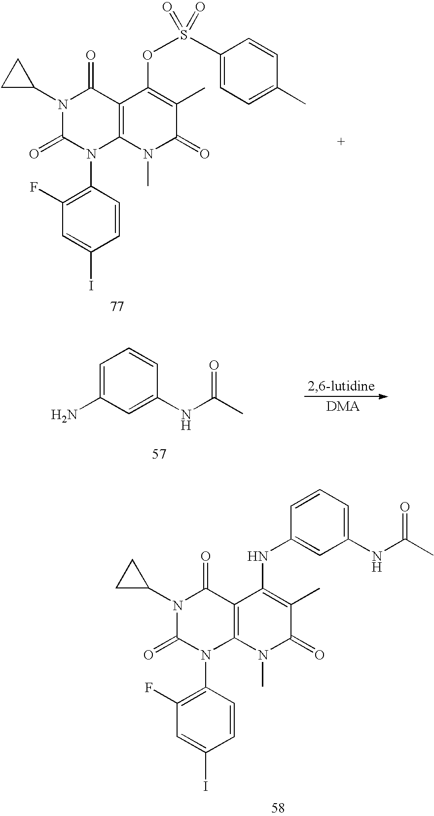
C1=CC(N2C3=C(C(=O)N(C4CC4)C2=O)C(OS(C2=CC=C(C)C=C2)(=O)=O)=C(C)C(=O)N3C)=C(F)C=C1I.C1=C(N)C=C(NC(C)=O)C=C1.C1=CC(N2C3=C(C(=O)N(C4CC4)C2=O)C(NC2=CC(NC(=O)C)=CC=C2)=C(C)C(=O)N3C)=C(F)C=C1I
